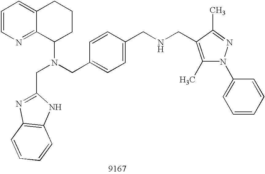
C1=CN=C2C(=C1)CCCC2N(CC1=CC=C(CNCC2=C(C)N(C3=CC=CC=C3)N=C2C)C=C1)CC1=NC2=C(N1)C=CC=C2
